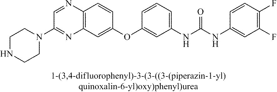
C12=C(C=C(OC3=CC(NC(NC4=CC(F)=C(F)C=C4)=O)=CC=C3)C=C1)N=C(N1CCNCC1)C=N2
